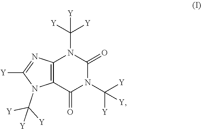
C12=C(C(=O)N(C([Y])([Y])[Y])C(=O)N1C([Y])([Y])[Y])N(C([Y])([Y])[Y])C([Y])=N2
